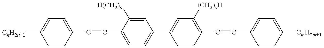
C1=CC(C#CC2=CC=C(C3=CC([(CH2)oH])=C(C#CC4=CC=C([CmH2m+1])C=C4)C=C3)C=C2[H(CH2)o])=CC=C1[CnH2n+1]
